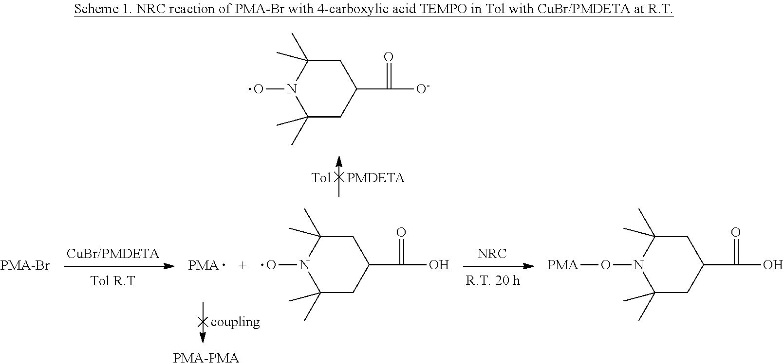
C1C(C)(C)N(O)C(C)(C)CC1C(=O)[O-].[PMA-Br].[PMA-PMA].C1C(C)(C)N(O)C(C)(C)CC1C(=O)O.C1C(C)(C)N(O[PMA])C(C)(C)CC1C(=O)O
